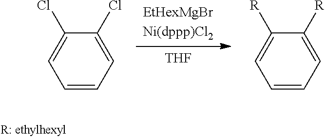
C1([R])=CC=CC=C1[R].C1(Cl)=CC=CC=C1Cl.[THF]
